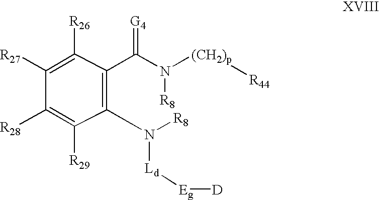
C1([R26])=C([R27])C([R28])=C([R29])C(N([Ld][Eg][D])[R8])=C1C(N([(CH2)p][R44])[R8])=[G4]
